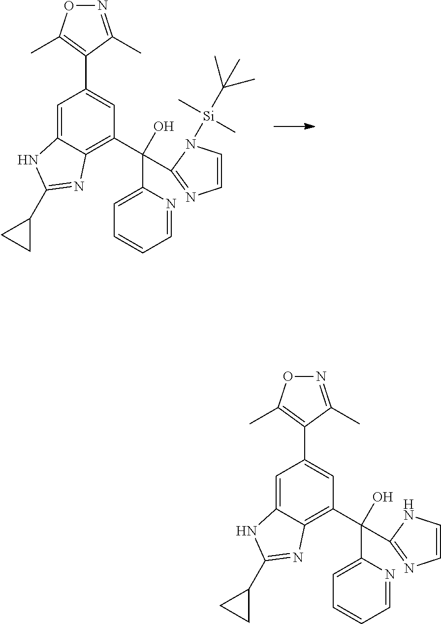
C1=C2C(=C(C(C3=CC=CC=N3)(O)C3=NC=CN3[Si](C(C)(C)C)(C)C)C=C1C1=C(C)ON=C1C)N=C(C1CC1)N2.C1=C2C(=C(C(C3=CC=CC=N3)(O)C3=NC=CN3)C=C1C1=C(C)ON=C1C)N=C(C1CC1)N2
